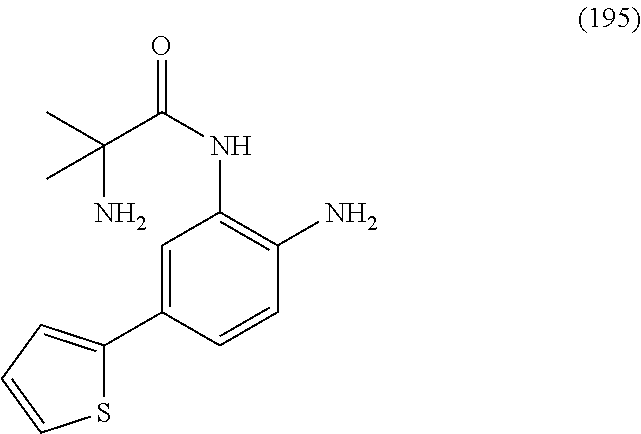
S1C(C2=CC(NC(=O)C(N)(C)C)=C(N)C=C2)=CC=C1
